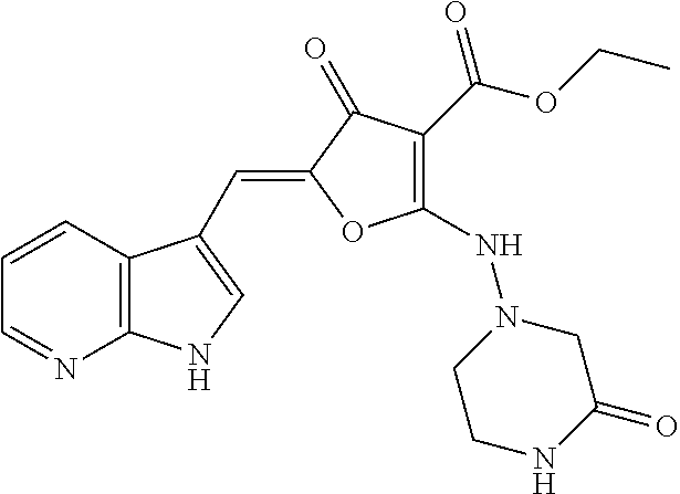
C1=CC2=C(N=C1)NC=C2C=C1C(=O)C(C(=O)OCC)=C(NN2CCNC(=O)C2)O1
